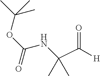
C(OC(=O)NC(C([H])=O)(C)C)(C)(C)C
